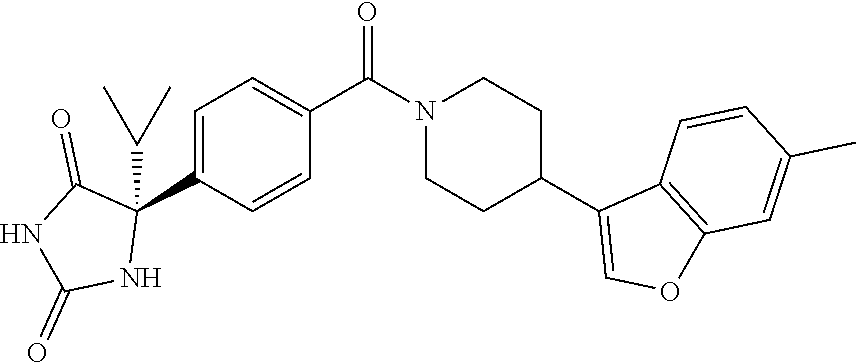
C1=C(C2(C(C)C)C(=O)NC(=O)N2)C=CC(C(=O)N2CCC(C3=COC4=C3C=CC(C)=C4)CC2)=C1
